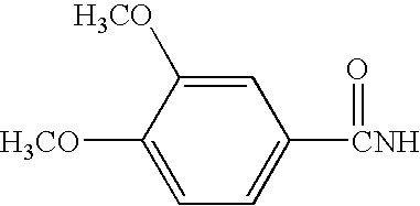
C1=C([H3CO])C([H3CO])=CC=C1[CNH]=O
